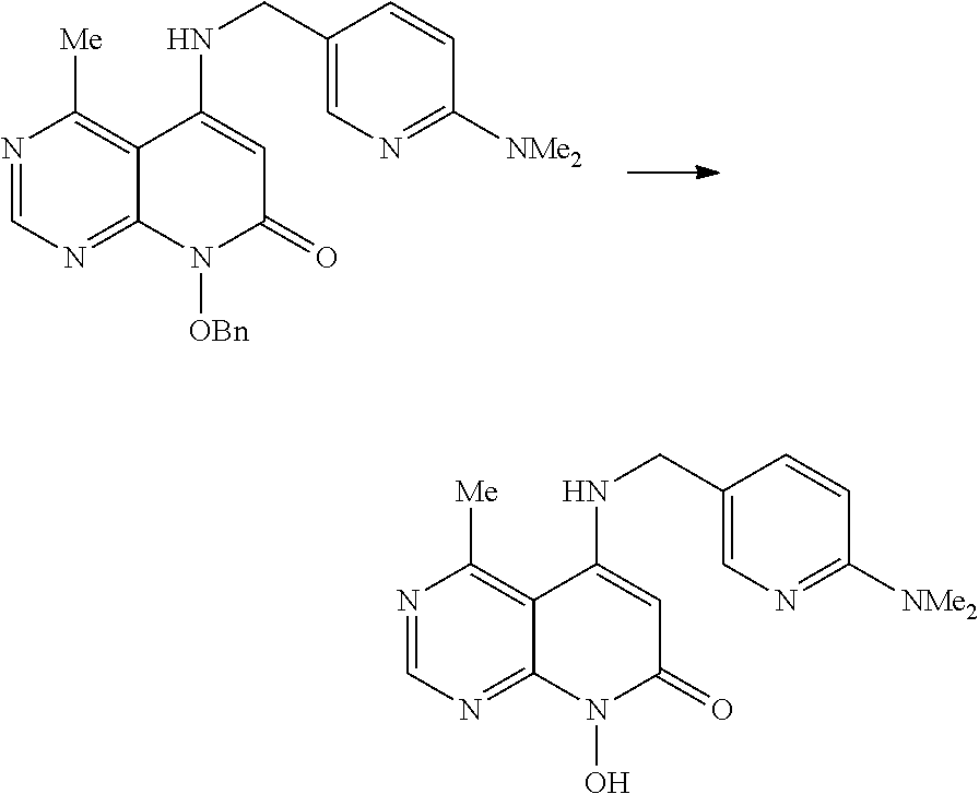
N1=CN=C2C(=C1[Me])C(NCC1=CN=C([NMe2])C=C1)=CC(=O)N2[OBn].N1=CN=C2C(=C1[Me])C(NCC1=CN=C([NMe2])C=C1)=CC(=O)N2O
